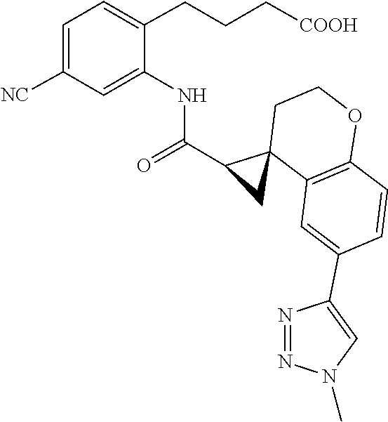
C1=C([NC])C=C(NC(C2C3(C4=C(OCC3)C=CC(C3=CN(C)N=N3)=C4)C2)=O)C(CCC[COOH])=C1
